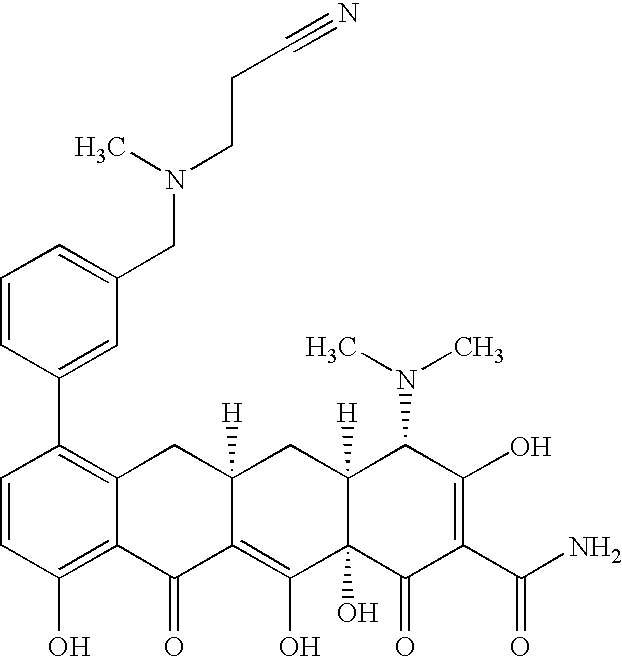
C1=CC(O)=C2C(=C1C1=CC(CN(CCC#N)C)=CC=C1)CC1([H])C(=C(O)C3(O)C([H])(C1)C(N(C)C)C(O)=C(C(N)=O)C3=O)C2=O
